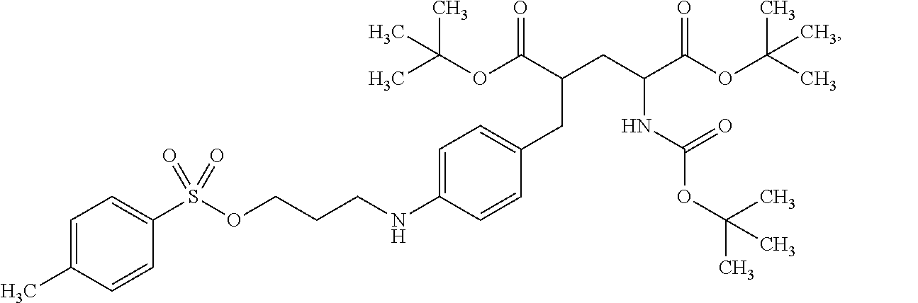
C(OC(C(CC(C(OC(C)(C)C)=O)NC(OC(C)(C)C)=O)CC1=CC=C(NCCCOS(C2=CC=C(C)C=C2)(=O)=O)C=C1)=O)(C)(C)C
